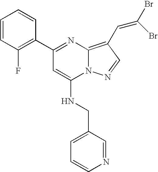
C1(C2=C(F)C=CC=C2)=NC2=C(C=C(Br)Br)C=NN2C(NCC2=CC=CN=C2)=C1
